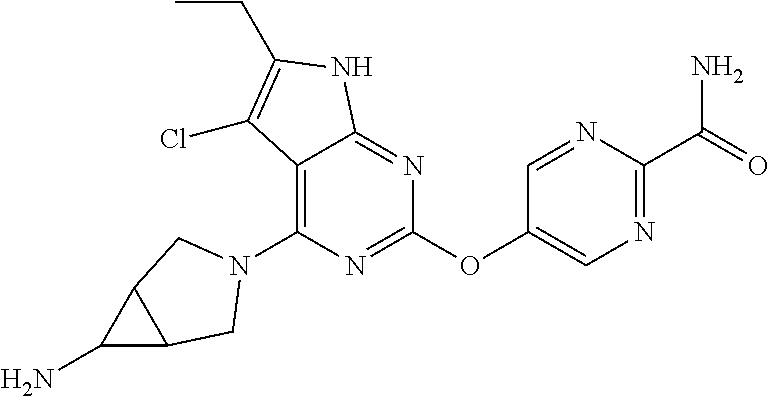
C1(N2CC3C(N)C3C2)=C2C(=NC(OC3=CN=C(C(N)=O)N=C3)=N1)NC(CC)=C2Cl
